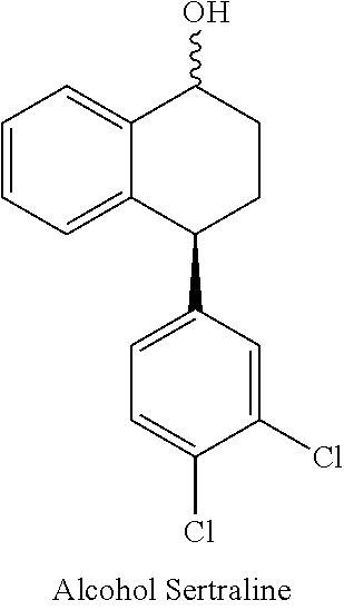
C12=CC=CC=C1C(C1=CC=C(Cl)C(Cl)=C1)CCC2O
